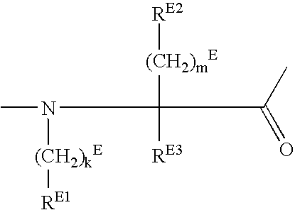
CN([(CH2)kE][RE1])C([(CH2)mE][RE2])(C(=O)C)[RE3]
